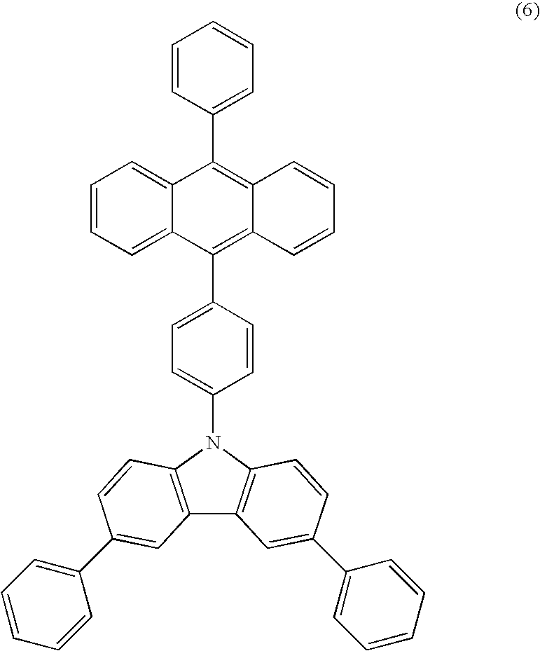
C1=CC(C2=C3C(=C(C4=CC=C(N5C6=C(C7=C5C=CC(C5=CC=CC=C5)=C7)C=C(C5=CC=CC=C5)C=C6)C=C4)C4=CC=CC=C24)C=CC=C3)=CC=C1
